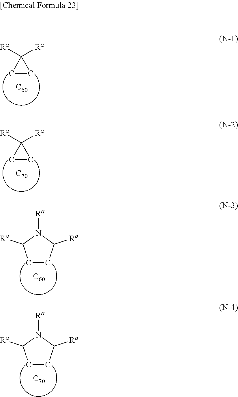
C1CC1([Ra])[Ra].[C60].C1CC1([Ra])[Ra].[C70].C1CC([Ra])N([Ra])C1[Ra].[C60].C1CC([Ra])N([Ra])C1[Ra].[C70]
